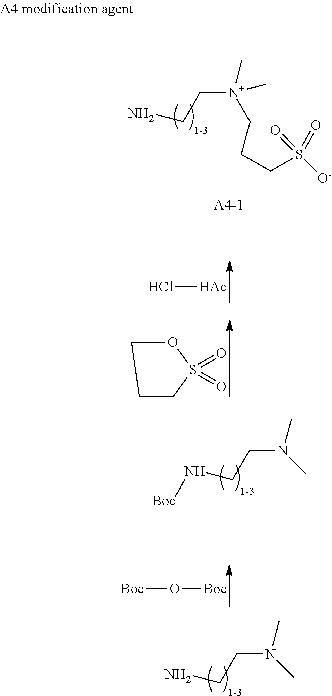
NCC[N+](C)(C)CCCS(=O)([O-])=O.C1CCS(=O)(=O)O1.[HAc]Cl.N(CCN(C)C)[Boc].[Boc]O[Boc].NCCN(C)C
